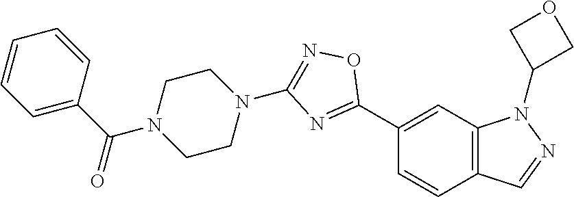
C1(C2=NC(N3CCN(C(C4=CC=CC=C4)=O)CC3)=NO2)=CC2=C(C=C1)C=NN2C1COC1
